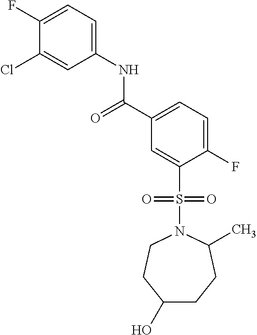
C1(F)=CC=C(NC(C2=CC=C(F)C(S(N3CCC(O)CCC3C)(=O)=O)=C2)=O)C=C1Cl
